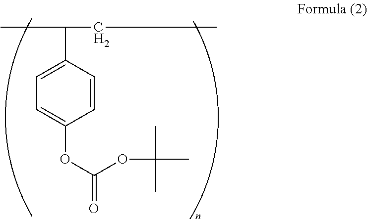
CC(C1=CC=C(OC(OC(C)(C)C)=O)C=C1)CC
